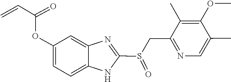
C=CC(=O)OC1=CC=C2NC(S(=O)CC3=NC=C(C)C(OC)=C3C)=NC2=C1
